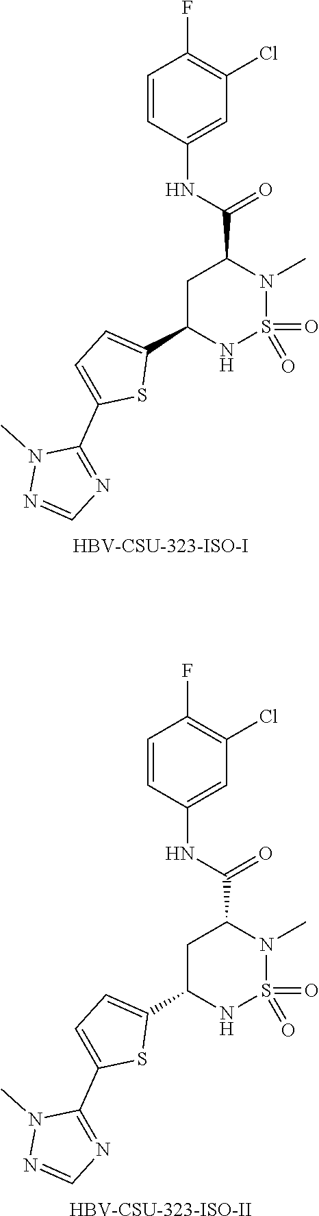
C1=CC(NC(C2CC(C3=CC=C(C4=NC=NN4C)S3)NS(=O)(=O)N2C)=O)=CC(Cl)=C1F.[HBV-CSU-323-ISO-I].C1=CC(NC(C2CC(C3=CC=C(C4=NC=NN4C)S3)NS(=O)(=O)N2C)=O)=CC(Cl)=C1F.[HBV-CSU-323-ISO-II]
